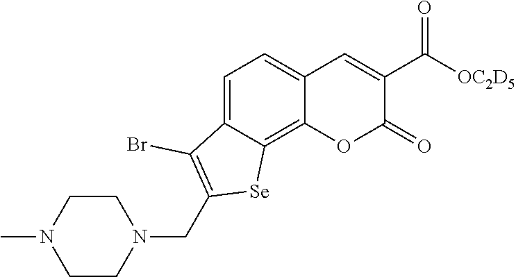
C1CN(C)CCN1CC1=C(Br)C2=CC=C3C(=C2[Se]1)OC(=O)C(C([OC2D5])=O)=C3
